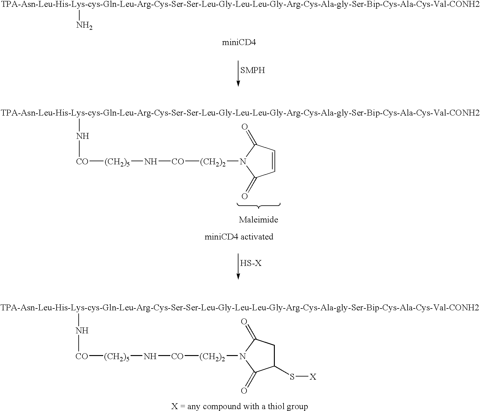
[CO]([(CH2)5]N[CO][(CH2)2]N1C(=O)C(S[X])CC1=O)N[TPA-Asn-Leu-His-Lys-cys-Gln-Leu-Arg-Cys-Ser-Ser-Leu-Gly-Leu-Leu-Gly-Arg-Cys-Ala-gly-Ser-Bip-Cys-Ala-Cys-Val-CONH2].[TPA-Asn-Leu-His-Lys-cys-Gln-Leu-Arg-Cys-Ser-Ser-Leu-Gly-Leu-Leu-Gly-Arg-Cys-Ala-gly-Ser-Bip-Cys-Ala-Cys-Val-CONH2]N.[CO]([(CH2)5]N[CO][(CH2)2]N1C(=O)C=CC1=O)N[TPA-Asn-Leu-His-Lys-cys-Gln-Leu-Arg-Cys-Ser-Ser-Leu-Gly-Leu-Leu-Gly-Arg-Cys-Ala-gly-Ser-Bip-Cys-Ala-Cys-Val-CONH2]
